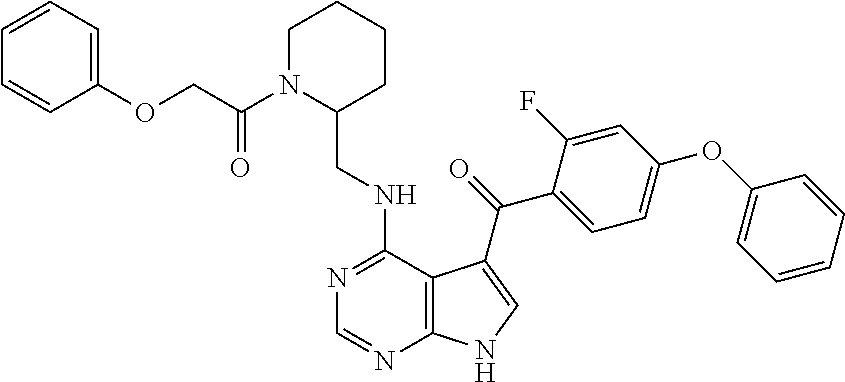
C1=CC=CC(OC2=CC=C(C(=O)C3=CNC4=C3C(NCC3CCCCN3C(COC3=CC=CC=C3)=O)=NC=N4)C(F)=C2)=C1
